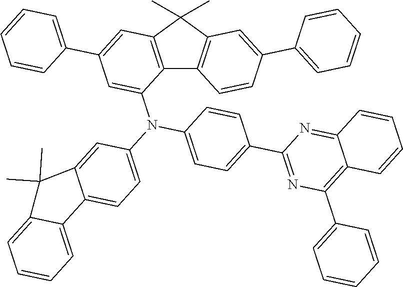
C12=C(C(C)(C)C3=C1C=CC(C1=CC=CC=C1)=C3)C=C(C1=CC=CC=C1)C=C2N(C1=CC=C2C(=C1)C(C)(C)C1=CC=CC=C21)C1=CC=C(C2=NC(C3=CC=CC=C3)=C3C(=N2)C=CC=C3)C=C1
